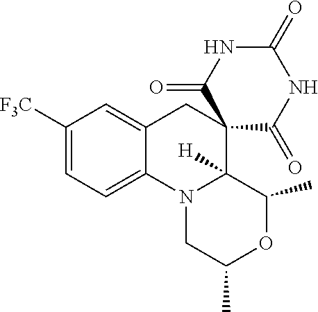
C1([F3C])=CC=C2C(=C1)CC1(C3([H])N2CC(C)OC3C)C(=O)NC(=O)NC1=O
